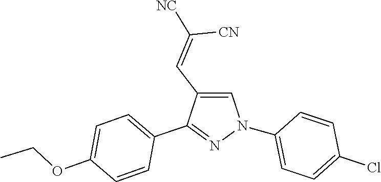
C1(N2C=C(C=C([NC])[CN])C(C3=CC=C(OCC)C=C3)=N2)=CC=C(Cl)C=C1
